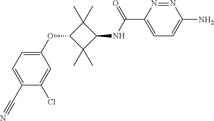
C1=C(C#N)C(Cl)=CC(OC2C(C)(C)C(NC(C3=CC=C(N)N=N3)=O)C2(C)C)=C1
